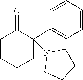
C1=CC(C2(N3CCCC3)CCCCC2=O)=CC=C1
